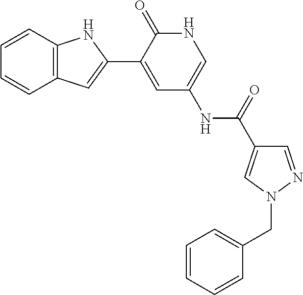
C12=C(C=CC=C1)NC(C1=CC(NC(=O)C3=CN(CC4=CC=CC=C4)N=C3)=CNC1=O)=C2
